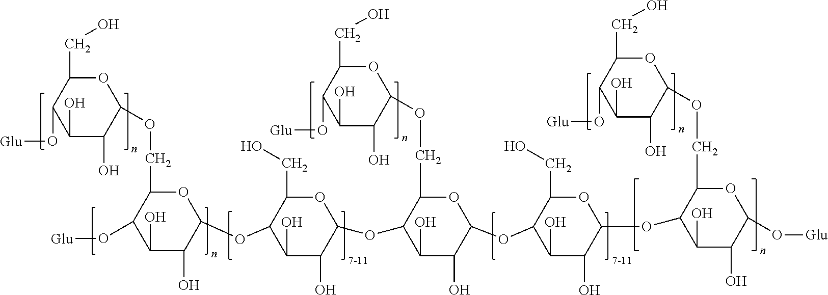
C1(O)C(O)C(OCC2C(O[Glu])C(O)C(O)C(OC3C(O)C(O)C(OC4C(O)C(O)C(OC5C(O)C(O)C(OC6C(O)C(O)C(O[Glu])OC6COC6OC(CO)C(O[Glu])C(O)C6O)OC5CO)OC4COC4OC(CO)C(O[Glu])C(O)C4O)OC3CO)O2)OC(CO)C1O[Glu]
